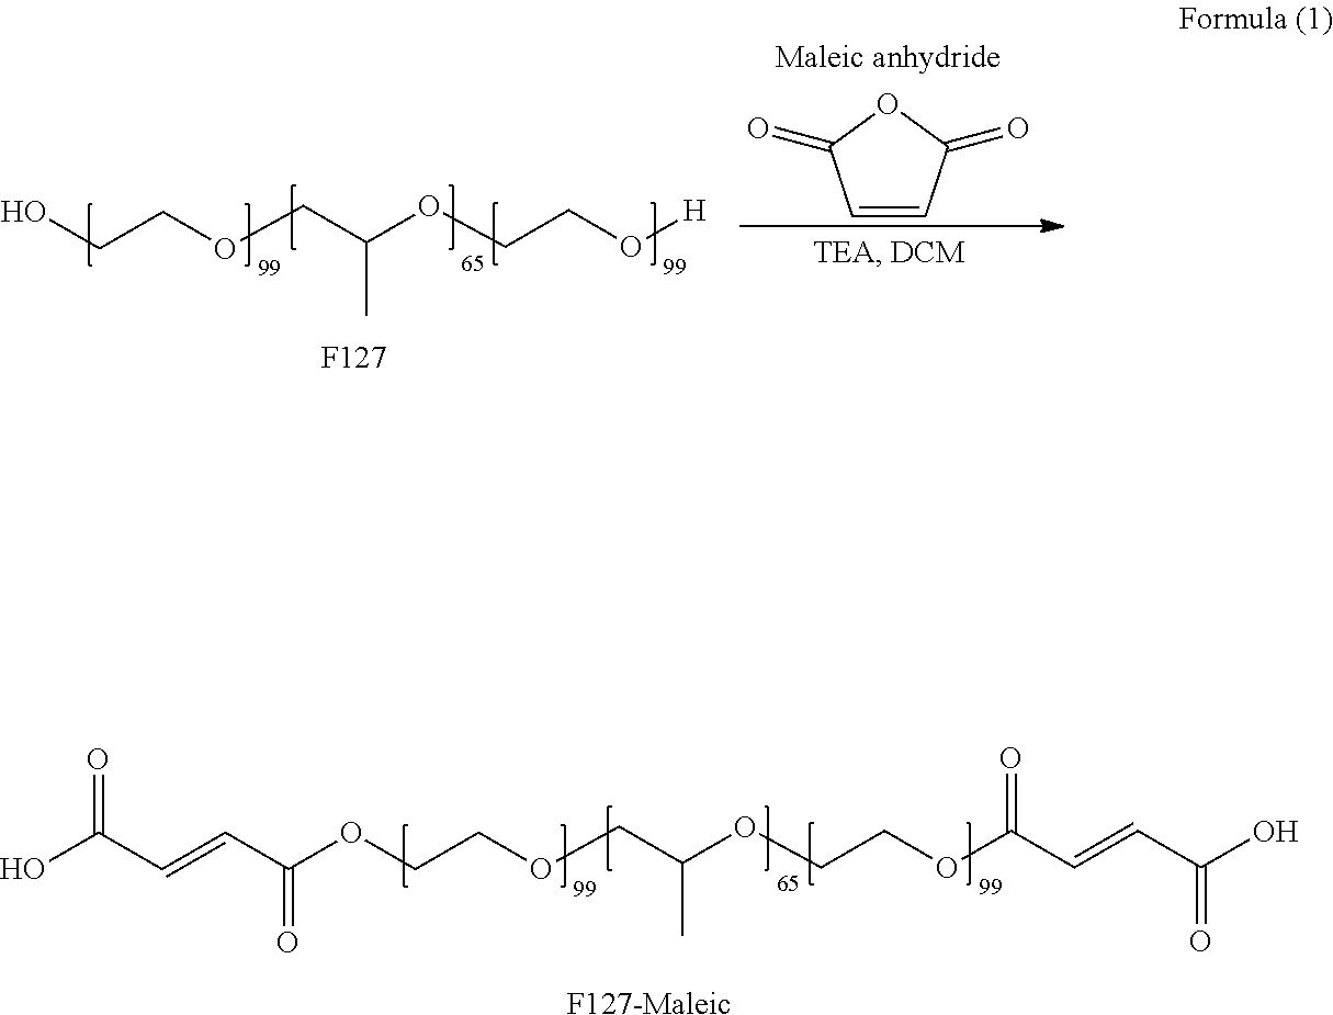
OCCOCC(OCCO[H])C.[F127].C1=CC(=O)OC1=O.O(CCOCC(OCCOC(C=CC(O)=O)=O)C)C(C=CC(O)=O)=O.[F127-Maleic]
